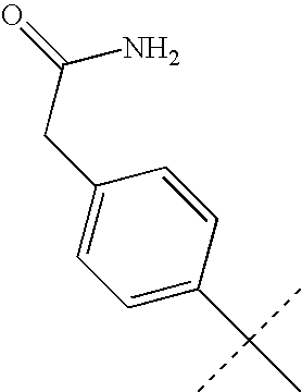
O=C(CC1=CC=C(C(C)(C)C)C=C1)N
